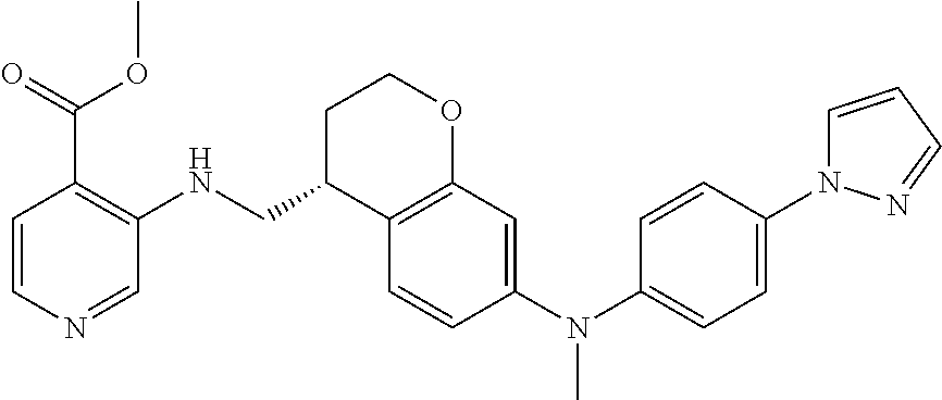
C1=CC(N(C2=CC=C(N3C=CC=N3)C=C2)C)=CC2=C1C(CNC1=C(C(OC)=O)C=CN=C1)CCO2
